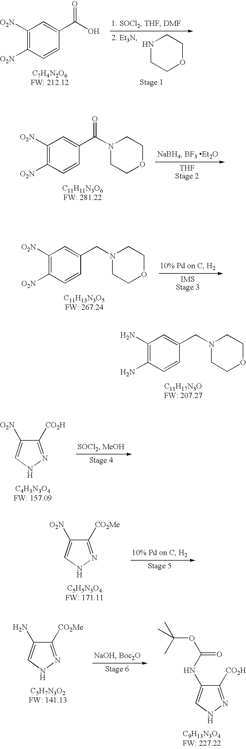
C1(N)=C(N)C=CC(CN2CCOCC2)=C1.C1([O2N])=C([O2N])C=CC(C(O)=O)=C1.N1CCOCC1.C1([O2N])=C([O2N])C=CC(C(N2CCOCC2)=O)=C1.[THFStage 2].C1([O2N])=C([O2N])C=CC(CN2CCOCC2)=C1.C1([CO2H])=NNC=C1[O2N].C1([CO2Me])=NNC=C1[O2N].C1([CO2Me])=NNC=C1N.C1([CO2H])=NNC=C1NC(OC(C)(C)C)=O
